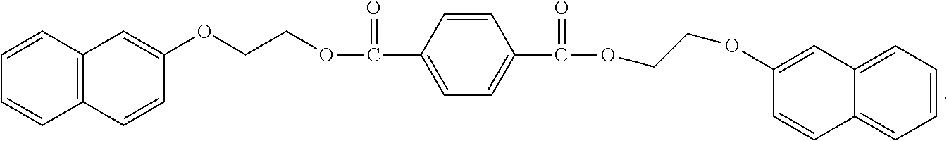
C12=C(C=CC=C1)C=C(OCCOC(C1=CC=C(C(OCCOC3=CC4=CC=CC=C4C=C3)=O)C=C1)=O)C=C2
